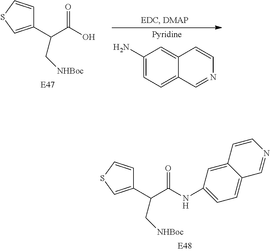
C1(N)=CC=C2C(=C1)C=CN=C2.C1(C(C(O)=O)C[NHBoc])=CSC=C1.C1(C(C(NC2=CC=C3C(=C2)C=CN=C3)=O)C[NHBoc])=CSC=C1
